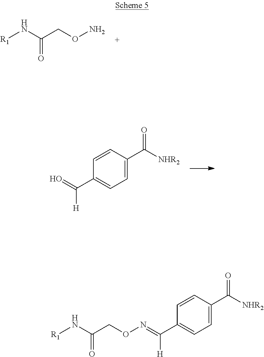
[R1]NC(CON)=O.C1(C([NHR2])=O)=CC=C(C(=O)[H])C=C1.[R1]NC(CON=C(C1=CC=C(C([NHR2])=O)C=C1)[H])=O
